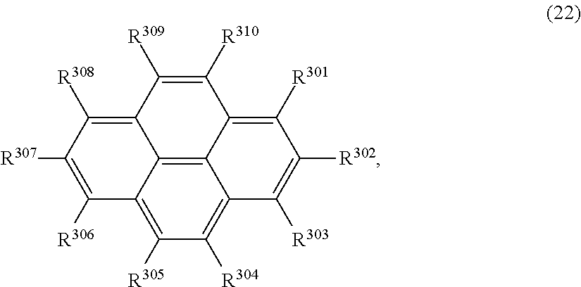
C1([R310])=C([R309])C2=C([R308])C([R307])=C([R306])C3=C([R305])C([R304])=C4C(=C23)C1=C([R301])C([R302])=C4[R303]
